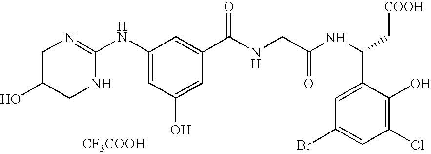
C1(NC2=NCC(O)CN2)=CC(O)=CC(C(=O)NCC(NC(C2=CC(Br)=CC(Cl)=C2O)C[COOH])=O)=C1.[CF3COOH]
